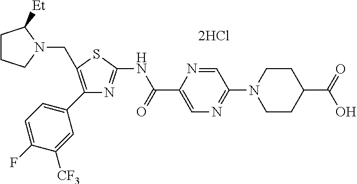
[2HCl].N(C(C1=CN=C(N2CCC(C(=O)O)CC2)C=N1)=O)C1=NC(C2=CC=C(F)C([CF3])=C2)=C(CN2C([Et])CCC2)S1
